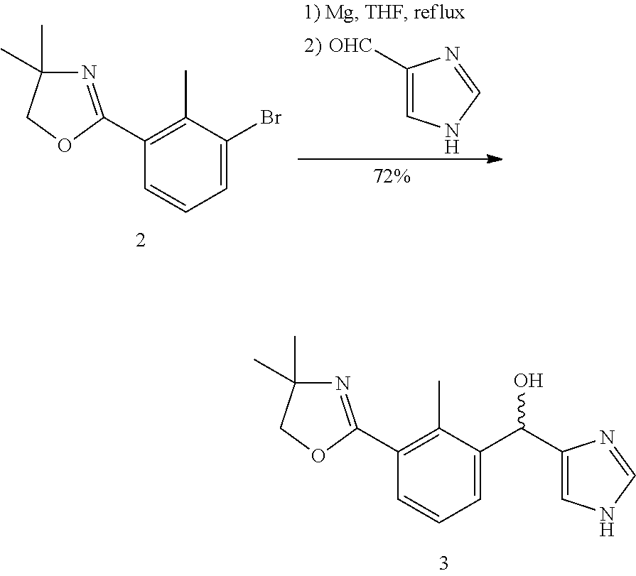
C1(C2=NC(C)(C)CO2)=C(C)C(C(C2=CNC=N2)O)=CC=C1.C1(C2=NC(C)(C)CO2)=C(C)C(Br)=CC=C1.C1([OHC])=CNC=N1
